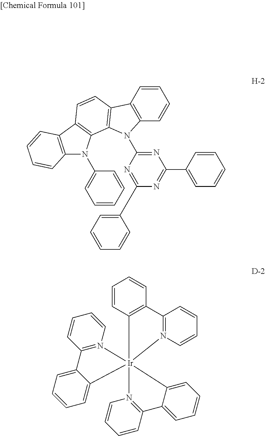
C12=C(C3=C(N1C1=CC=CC=C1)C1=C(C=C3)C3=C(N1C1=NC(C4=CC=CC=C4)=NC(C4=CC=CC=C4)=N1)C=CC=C3)C=CC=C2.C12=N(C=CC=C1)[Ir]13(C4=C(C=CC=C4)C4=N1C=CC=C4)(N1=C(C=CC=C1)C1=CC=CC=C13)C1=CC=CC=C21
